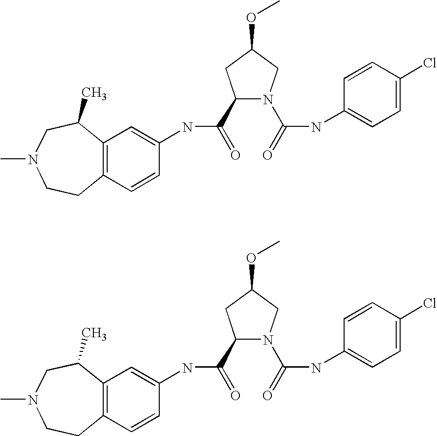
C12=C(C=CC(NC(=O)C3N(C(=O)NC4=CC=C(Cl)C=C4)CC(OC)C3)=C1)CCN(C)CC2C.C12=C(C=CC(NC(=O)C3N(C(=O)NC4=CC=C(Cl)C=C4)CC(OC)C3)=C1)CCN(C)CC2C
